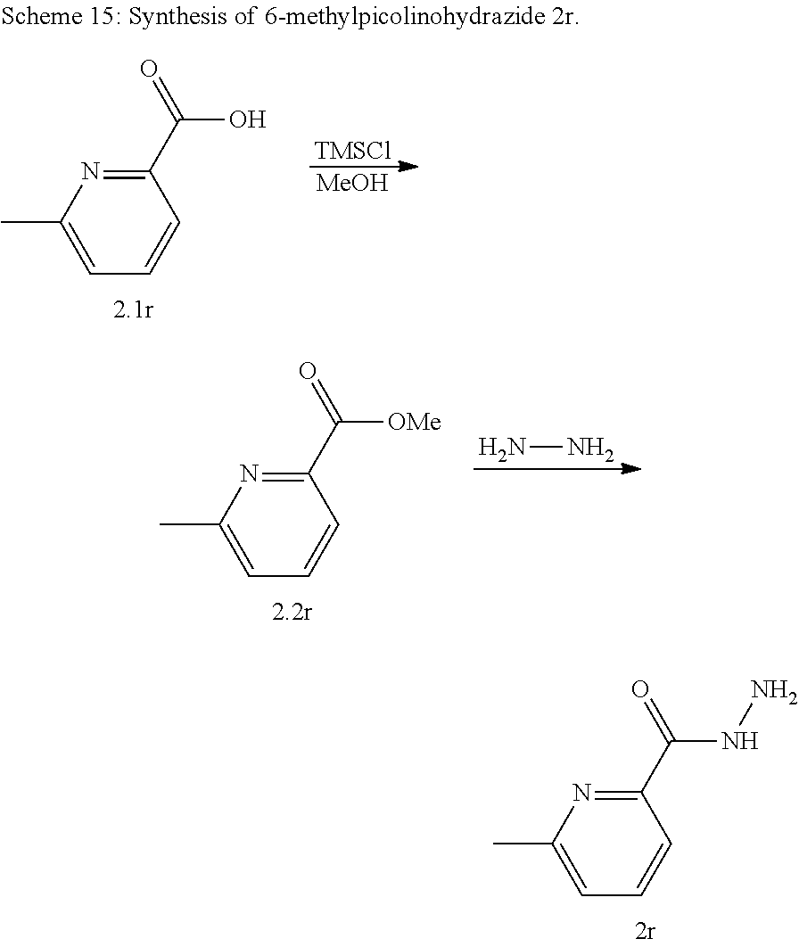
[TMSCl].[MeOH].C1(C(=O)O)=NC(C)=CC=C1.NN.C1(C(=O)[OMe])=NC(C)=CC=C1.C1(C(=O)NN)=NC(C)=CC=C1
